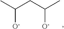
[O-]C(C)CC(C)[O-]
